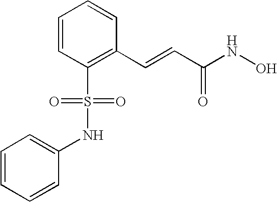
C1=CC=CC(C=CC(NO)=O)=C1S(=O)(=O)NC1=CC=CC=C1
